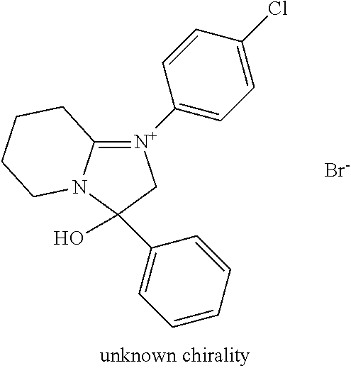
C12=[N+](C3=CC=C(Cl)C=C3)CC(O)(C3=CC=CC=C3)N1CCCC2.[Br-]
